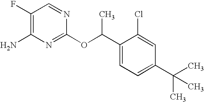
N1=CC(F)=C(N)N=C1OC(C1=CC=C(C(C)(C)C)C=C1Cl)C
